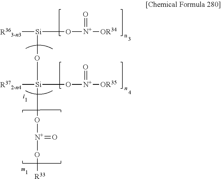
[R363-n3][Si](O[N+](=O)[OR34])O[Si](O[N+]([OR35])=O)(O[N+](=O)O[R33])[R372-n4]
